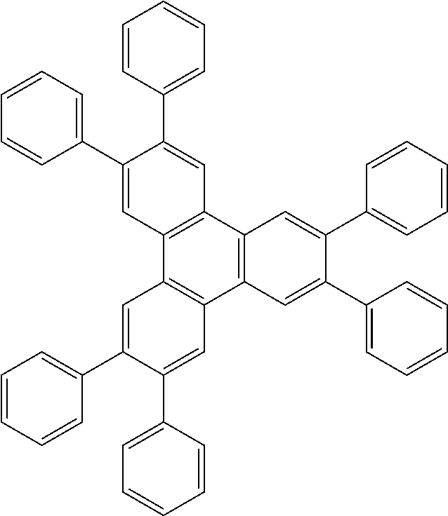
C1(C2=CC3=C(C4=C(C5=C3C=C(C3=CC=CC=C3)C(C3=CC=CC=C3)=C5)C=C(C3=CC=CC=C3)C(C3=CC=CC=C3)=C4)C=C2C2=CC=CC=C2)=CC=CC=C1
